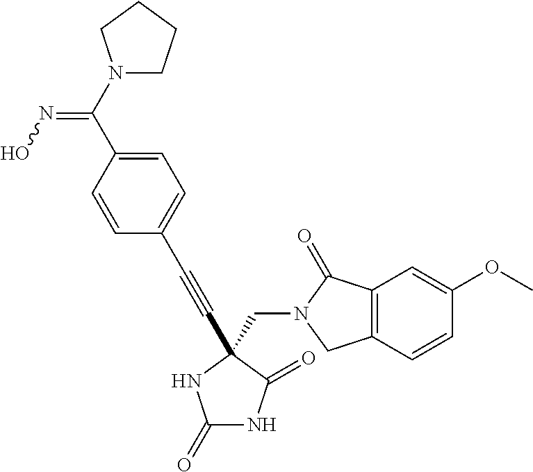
C1(=O)NC(=O)C(CN2C(=O)C3=C(C2)C=CC(OC)=C3)(C#CC2=CC=C(C(N3CCCC3)=NO)C=C2)N1
